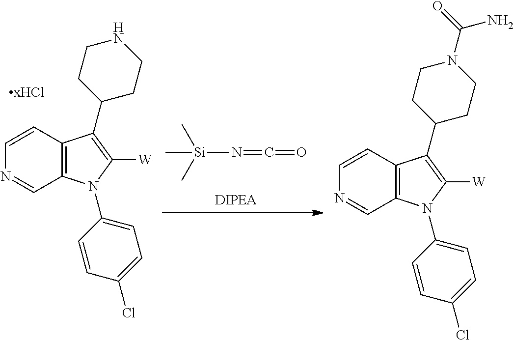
C[Si](N=C=O)(C)C.C1=CC2=C(C=N1)N(C1=CC=C(Cl)C=C1)C([W])=C2C1CCNCC1.C1=CC2=C(C=N1)N(C1=CC=C(Cl)C=C1)C([W])=C2C1CCN(C(=O)N)CC1
